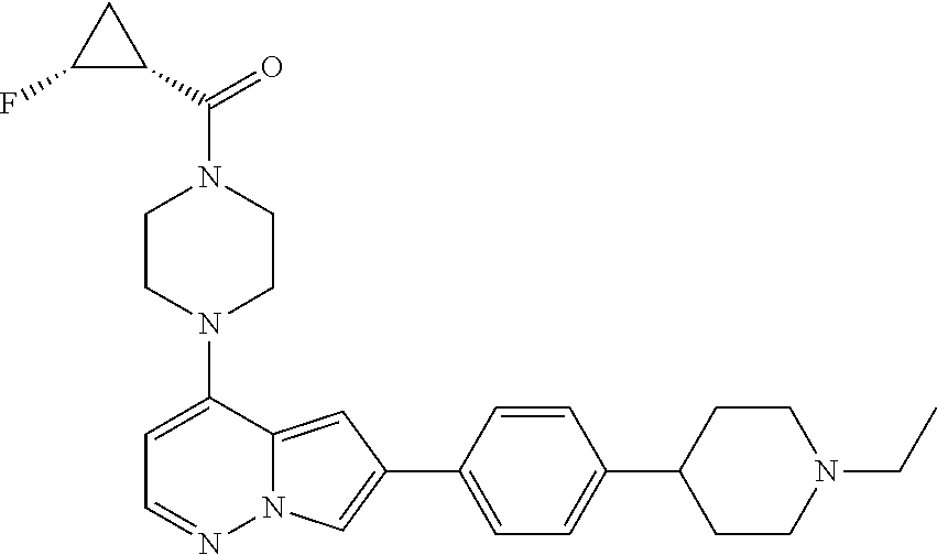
N1(C2=CC=NN3C2=CC(C2=CC=C(C4CCN(CC)CC4)C=C2)=C3)CCN(C(C2CC2F)=O)CC1
